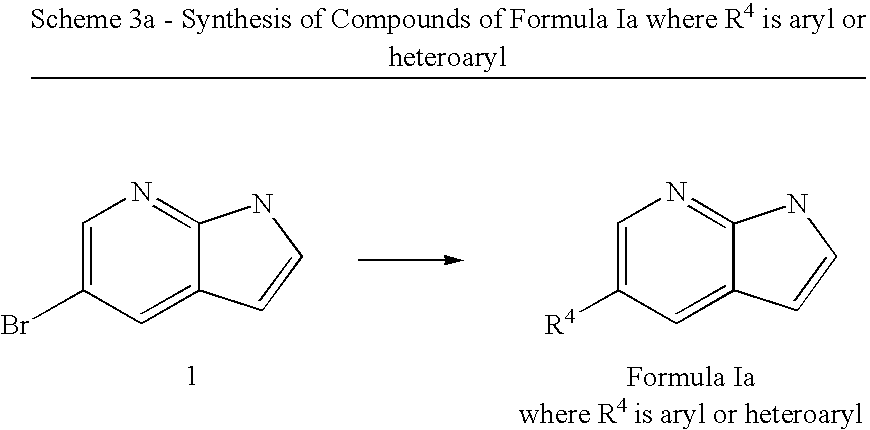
C1=C(Br)C=C2C(=N1)NC=C2.C1=C([R4])C=C2C(=N1)NC=C2
